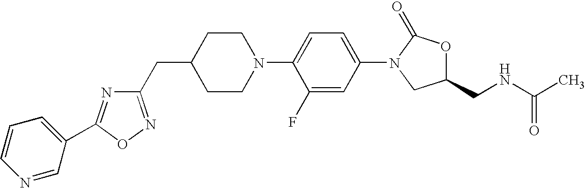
C1(CC2CCN(C3=CC=C(N4CC(CNC(C)=O)OC4=O)C=C3F)CC2)=NOC(C2=CC=CN=C2)=N1
